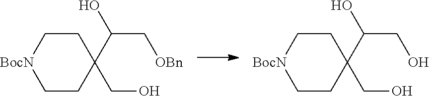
C1CC(C(C[OBn])O)(CO)CC[BocN]1.C1CC(C(CO)O)(CO)CC[BocN]1
